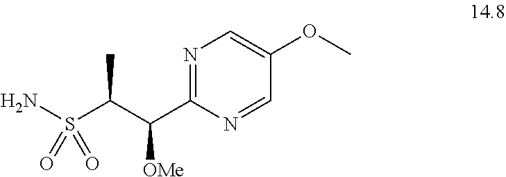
S(C(C(C1=NC=C(OC)C=N1)[OMe])C)(N)(=O)=O
